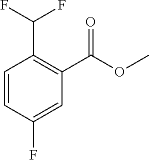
C1=CC(C(F)F)=C(C(OC)=O)C=C1F
